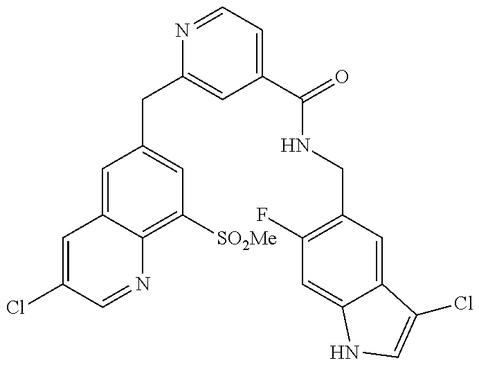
C1(CC2=CC(C(=O)NCC3=C(F)C=C4C(=C3)C(Cl)=CN4)=CC=N2)=CC([SO2Me])=C2C(=C1)C=C(Cl)C=N2
